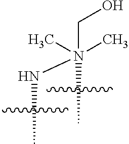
N(C)(C)(NC)(C)CO
